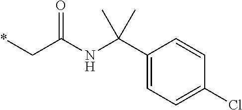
*CC(NC(C1=CC=C(Cl)C=C1)(C)C)=O
